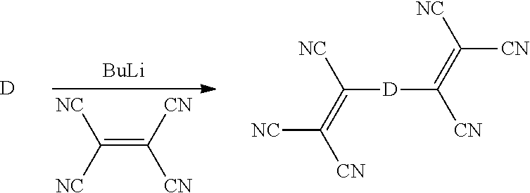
[BuLi].C(=C([CN])[CN])([NC])[NC].[D].C([D]C([CN])=C([NC])[CN])([NC])=C([CN])[NC]
